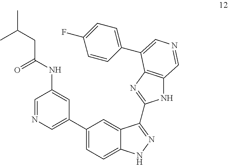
N1C2=C(N=C1C1=NNC3=CC=C(C4=CN=CC(NC(CC(C)C)=O)=C4)C=C31)C(C1=CC=C(F)C=C1)=CN=C2
